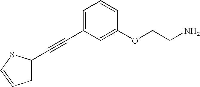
C1=C(C#CC2=CC=CC(OCCN)=C2)SC=C1
